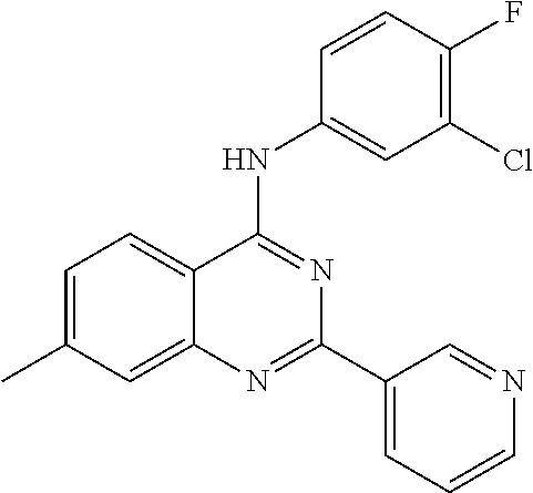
C1=C(C)C=C2C(=C1)C(NC1=CC(Cl)=C(F)C=C1)=NC(C1=CC=CN=C1)=N2
